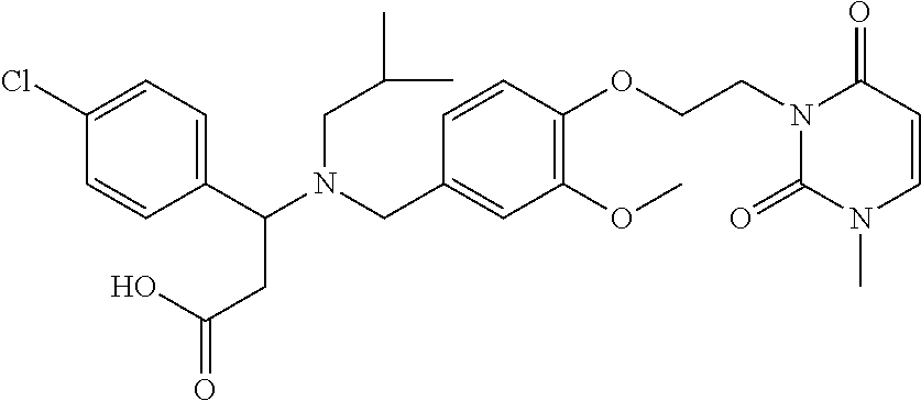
C1(Cl)=CC=C(C(N(CC(C)C)CC2=CC(OC)=C(OCCN3C(=O)N(C)C=CC3=O)C=C2)CC(=O)O)C=C1
